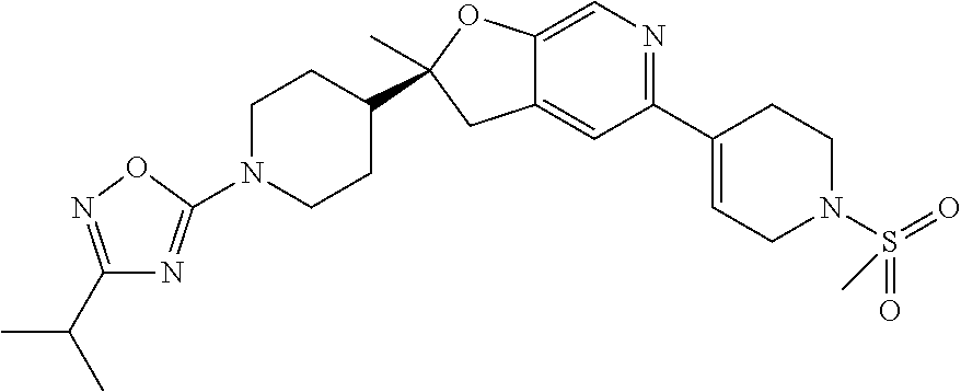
C1(C2=CCN(S(=O)(=O)C)CC2)=NC=C2C(=C1)CC(C)(C1CCN(C3=NC(C(C)C)=NO3)CC1)O2
